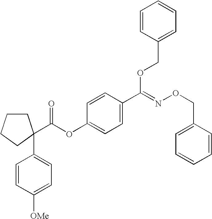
C1CCCC1(C(OC1=CC=C(C(=NOCC2=CC=CC=C2)OCC2=CC=CC=C2)C=C1)=O)C1=CC=C([OMe])C=C1
